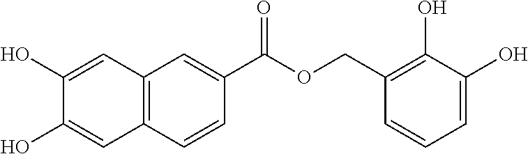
C12=C(C=CC(C(=O)OCC3=C(O)C(O)=CC=C3)=C1)C=C(O)C(O)=C2
